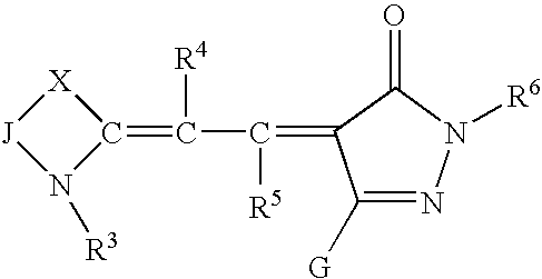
[X]1[J]N([R3])C1=C(C([R5])=C1C([G])=NN([R6])C1=O)[R4]
